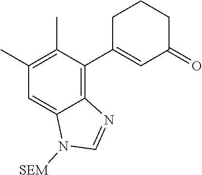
C1(C)=C(C)C(C2=CC(=O)CCC2)=C2C(=C1)N([SEM])C=N2
